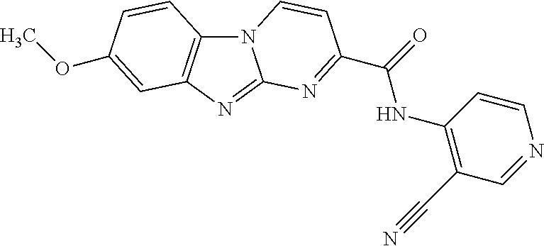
N12C3=C(N=C1N=C(C(NC1=C(C#N)C=NC=C1)=O)C=C2)C=C(OC)C=C3
